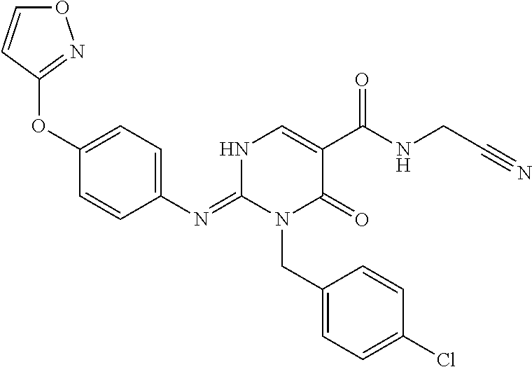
O1C=CC(OC2=CC=C(N=C3N(CC4=CC=C(Cl)C=C4)C(=O)C(C(NCC#N)=O)=CN3)C=C2)=N1
